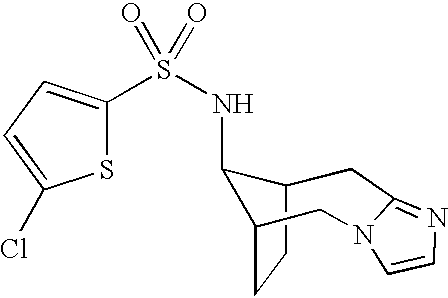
C12CCC(C1NS(=O)(=O)C1=CC=C(Cl)S1)CN1C(=NC=C1)C2
